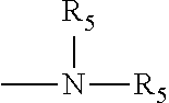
N(C)([R5])[R5]
